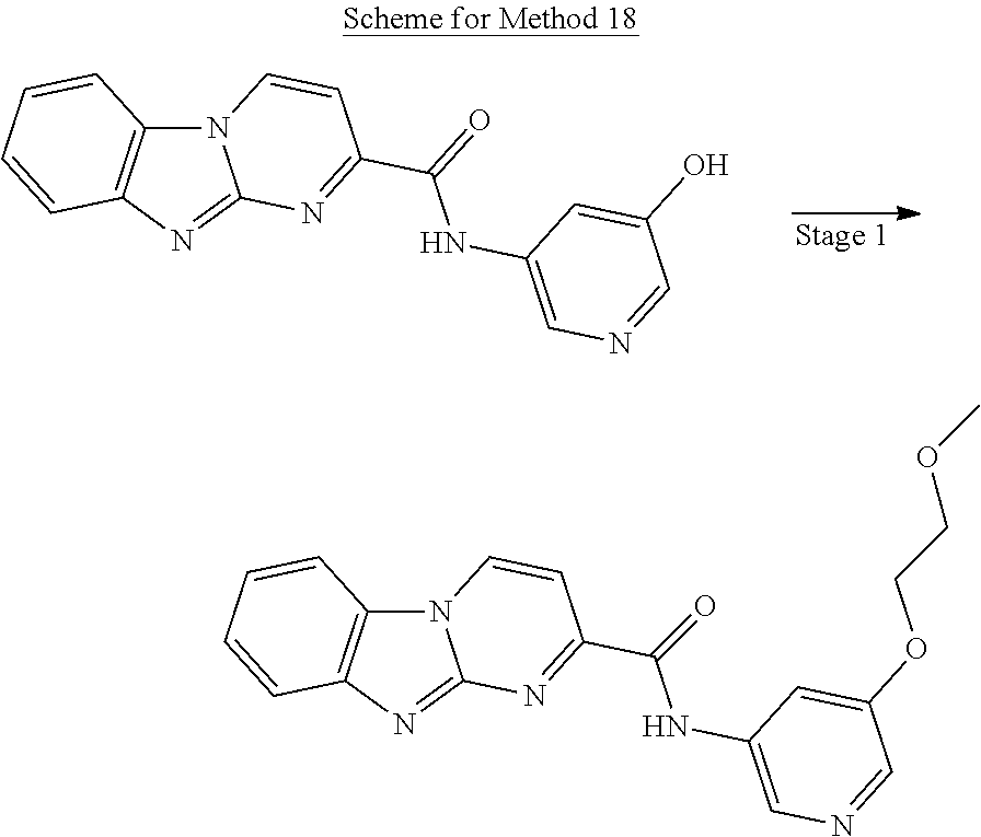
C1(NC(C2=NC3=NC4=C(N3C=C2)C=CC=C4)=O)=CN=CC(O)=C1.C1=CC=CC2=C1N=C1N2C=CC(C(NC2=CN=CC(OCCOC)=C2)=O)=N1
